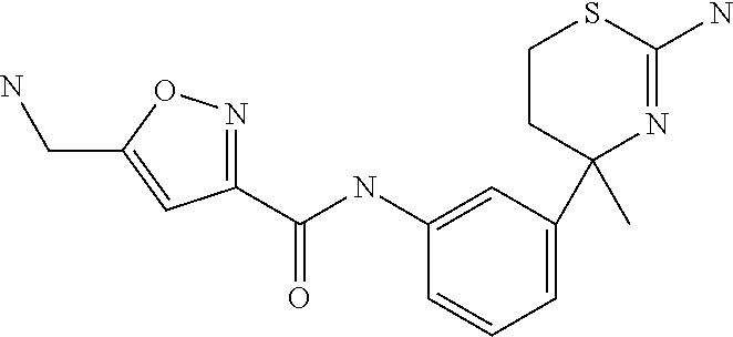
C1(C(=O)NC2=CC(C3(C)N=C(N)SCC3)=CC=C2)=NOC(CN)=C1
